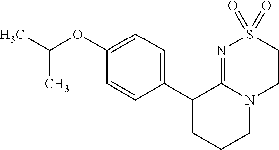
C(OC1=CC=C(C2CCCN3C2=NS(=O)(=O)CC3)C=C1)(C)C
